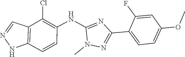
N1=CC2=C(N1)C=CC(NC1=NC(C3=CC=C(OC)C=C3F)=NN1C)=C2Cl
